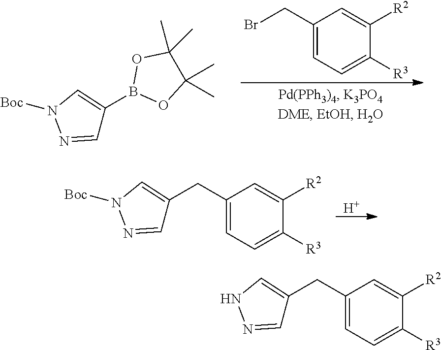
C1(CBr)=CC=C([R3])C([R2])=C1.N1([Boc])N=CC(B2OC(C)(C)C(C)(C)O2)=C1.[H].N1([Boc])N=CC(CC2=CC=C([R3])C([R2])=C2)=C1.N1N=CC(CC2=CC=C([R3])C([R2])=C2)=C1
